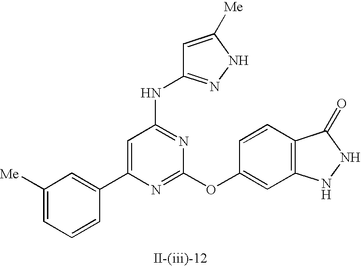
C1=C(C2=CC([Me])=CC=C2)N=C(OC2=CC3=C(C=C2)C(=O)NN3)N=C1NC1=NNC([Me])=C1
